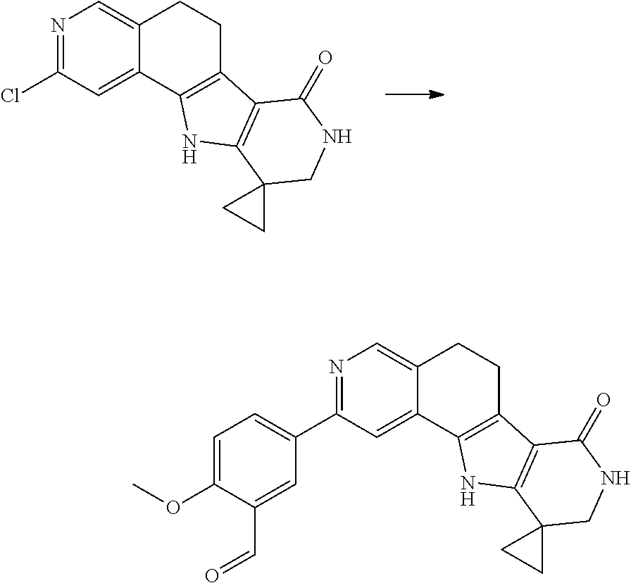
N1=C(Cl)C=C2C(=C1)CCC1=C2NC2=C1C(=O)NCC21CC1.N1=C(C2=CC=C(OC)C(C=O)=C2)C=C2C(=C1)CCC1=C2NC2=C1C(=O)NCC21CC1
